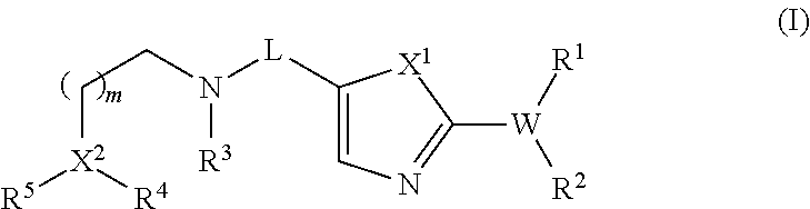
C([X2]([R4])[R5])CN([R3])[L]C1=CN=C([W]([R1])[R2])[X1]1
